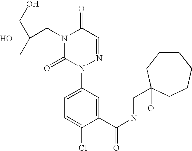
C(CN1C(=O)N(C2=CC=C(Cl)C(C(NCC3(O)CCCCCC3)=O)=C2)N=CC1=O)(CO)(C)O
